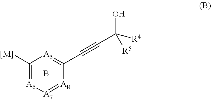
[[M]]C1=[A6][A7]=[A8]C(C#CC([R5])(O)[R4])=[A5]1.B
